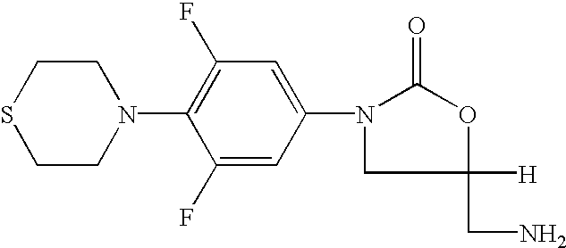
C1CSCCN1C1=C(F)C=C(N2CC([H])(CN)OC2=O)C=C1F
